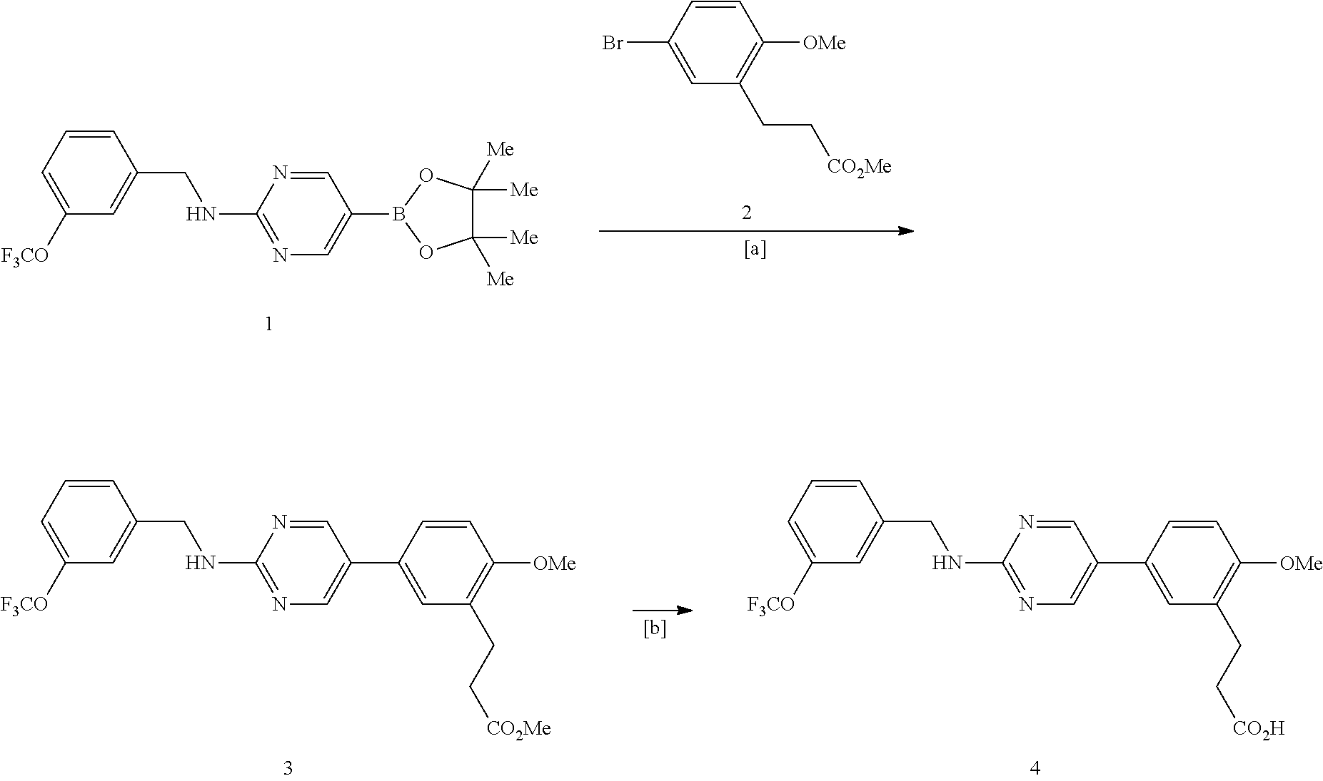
C1=CC=C([F3CO])C=C1CNC1=NC=C(B2OC([Me])([Me])C([Me])([Me])O2)C=N1.C1=CC(Br)=CC(CC[CO2Me])=C1[OMe].C1=CC=C([F3CO])C=C1CNC1=NC=C(C2=CC(CC[CO2H])=C([OMe])C=C2)C=N1.C1=CC=C([F3CO])C=C1CNC1=NC=C(C2=CC(CC[CO2Me])=C([OMe])C=C2)C=N1
